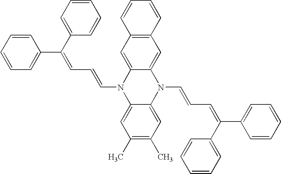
C(N1C2=CC(C)=C(C)C=C2N(C=CC=C(C2=CC=CC=C2)C2=CC=CC=C2)C2=CC3=C(C=C12)C=CC=C3)=CC=C(C1=CC=CC=C1)C1=CC=CC=C1
